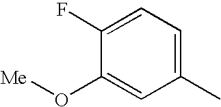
C1(F)=CC=C(C)C=C1O[Me]
